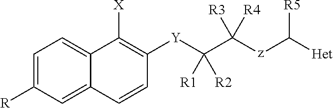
C1=C([R])C=C2C(=C1)C([X])=C([Y]C(C([z]C([Het])[R5])([R3])[R4])([R1])[R2])C=C2
